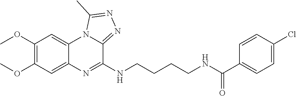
C1(OC)=C(OC)C=C2C(=C1)N1C(=NN=C1C)C(NCCCCNC(C1=CC=C(Cl)C=C1)=O)=N2
